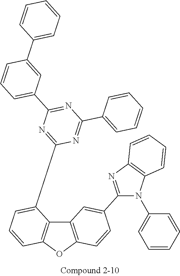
N1(C2=CC=CC=C2)C2=C(N=C1C1=CC3=C(OC4=C3C(C3=NC(C5=CC=CC(C6=CC=CC=C6)=C5)=NC(C5=CC=CC=C5)=N3)=CC=C4)C=C1)C=CC=C2
